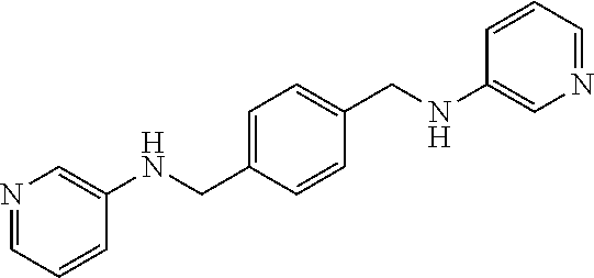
C1=C(CNC2=CN=CC=C2)C=CC(CNC2=CN=CC=C2)=C1
